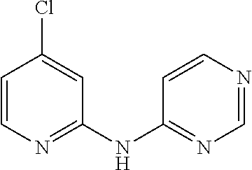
C1=C(Cl)C=CN=C1NC1=NC=NC=C1
